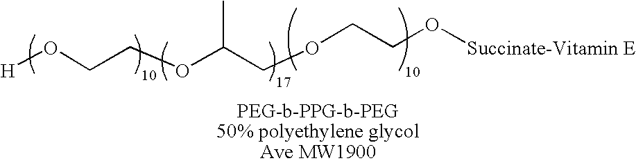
[H]OCCOC(COCCO[Succinate-Vitamin E])C
